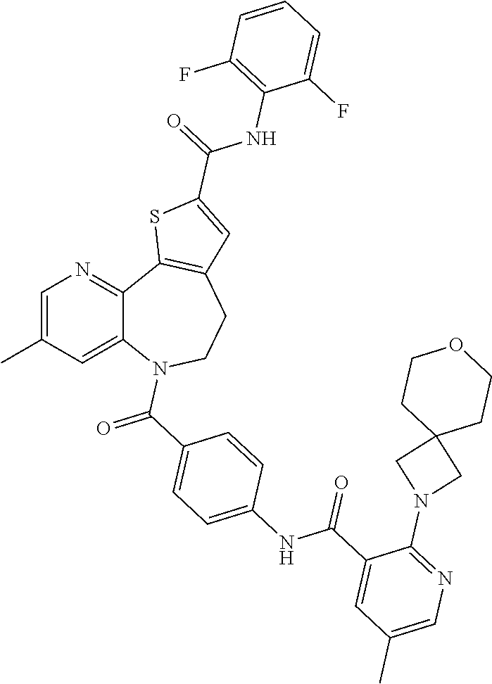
C12=CC(C)=CN=C1C1=C(CCN2C(=O)C2=CC=C(NC(C3=CC(C)=CN=C3N3CC4(C3)CCOCC4)=O)C=C2)C=C(C(=O)NC2=C(F)C=CC=C2F)S1
